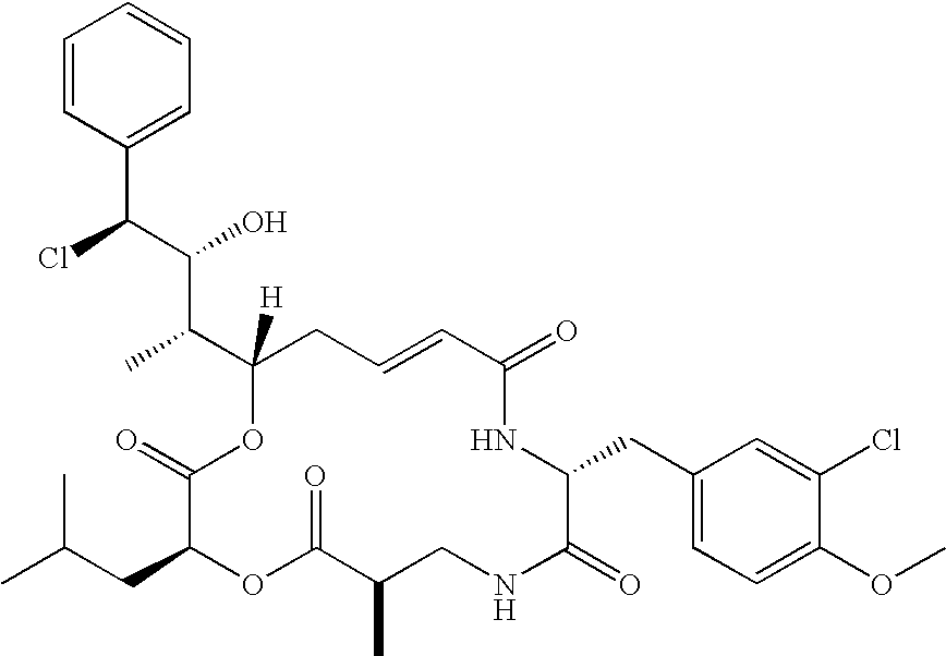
C1=CC(C(Cl)C(C(C)C2([H])CC=CC(=O)NC(CC3=CC=C(OC)C(Cl)=C3)C(=O)NCC(C)C(=O)OC(CC(C)C)C(=O)O2)O)=CC=C1
